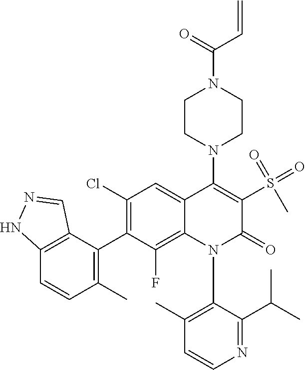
C1=CN=C(C(C)C)C(N2C(=O)C(S(=O)(C)=O)=C(N3CCN(C(C=C)=O)CC3)C3=CC(Cl)=C(C4=C(C)C=CC5=C4C=NN5)C(F)=C23)=C1C
